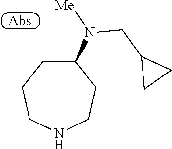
C1C(N([Me])CC2CC2)CCNCC1
